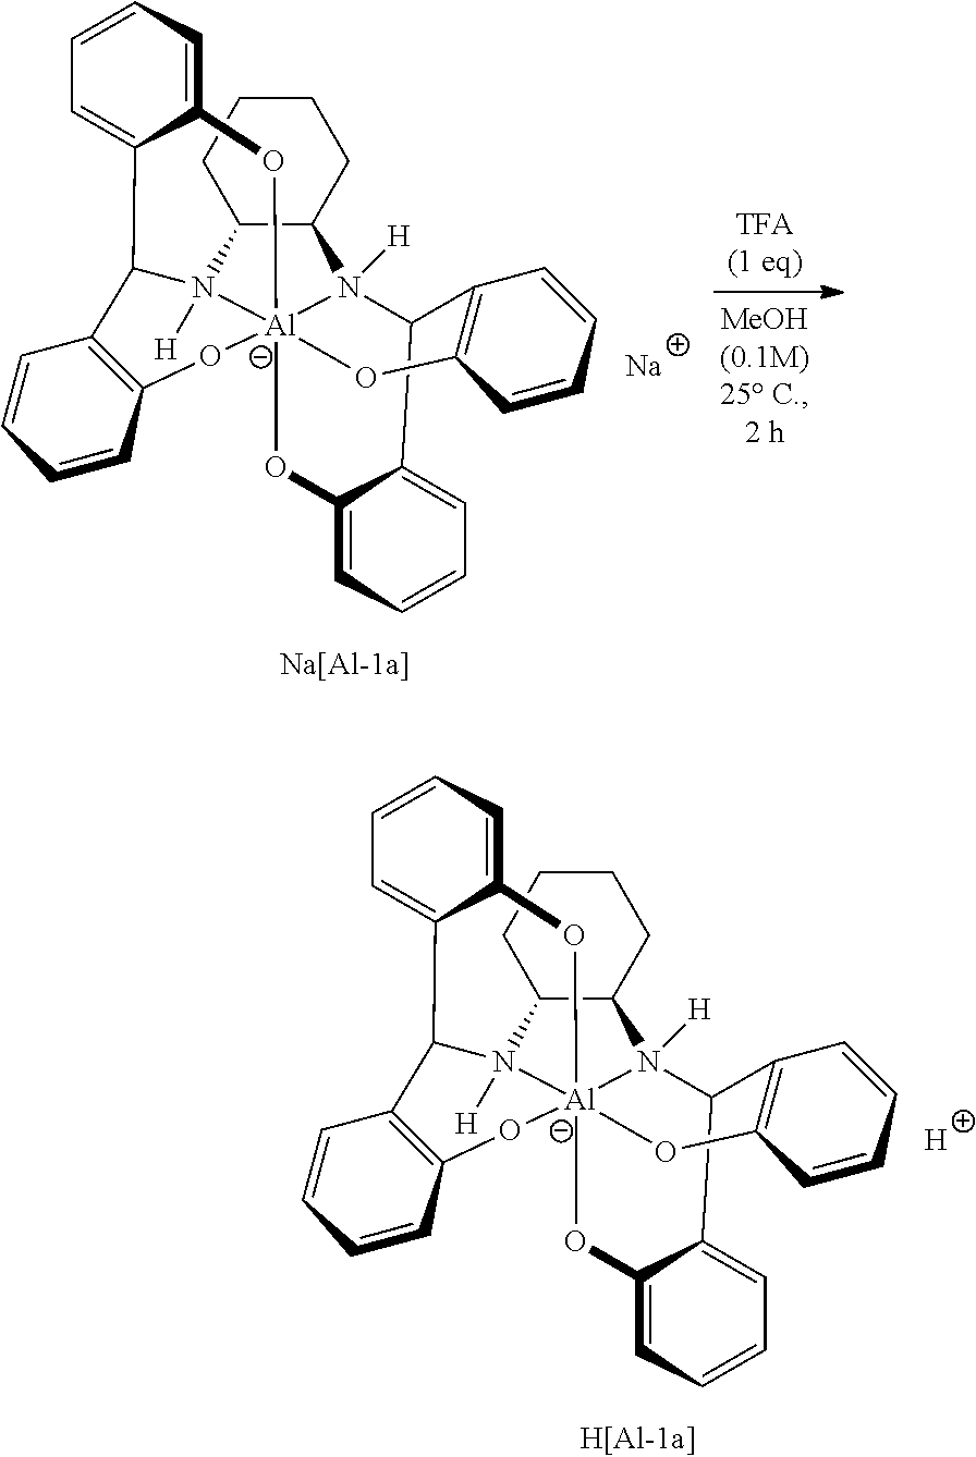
C12C3=CC=CCC3O[Al]345(OC6C(=CC=CC6)C(C6=C(CCC=C6)O3)N4([H])C3C(CCCC3)N15[H])OC1=C2C=CCC1.[H].C12C3=CC=CCC3O[Al]345(OC6C(=CC=CC6)C(C6=C(CCC=C6)O3)N4([H])C3C(CCCC3)N15[H])OC1=C2C=CCC1.[Na]
